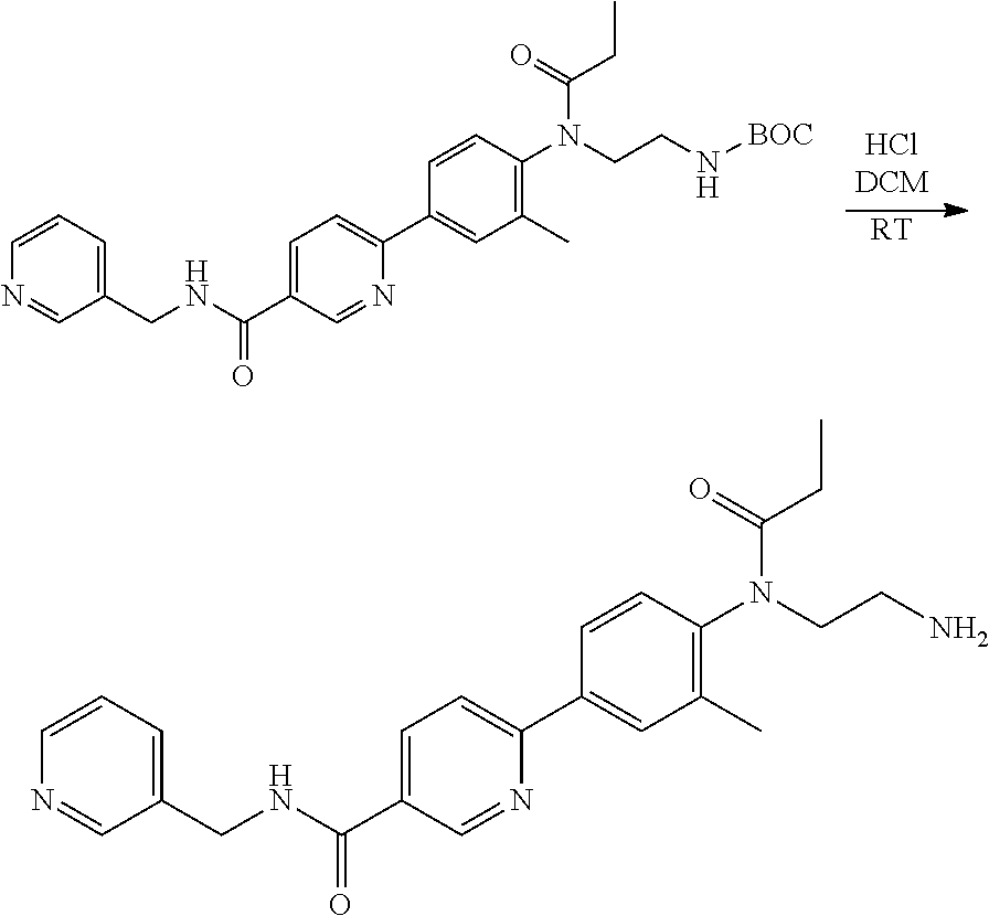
[RT].C1=CC=C(CNC(=O)C2=CC=C(C3=CC(C)=C(N(CCN[BOC])C(CC)=O)C=C3)N=C2)C=N1.C1=CC=C(CNC(=O)C2=CC=C(C3=CC(C)=C(N(CCN)C(CC)=O)C=C3)N=C2)C=N1
